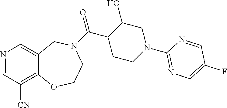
N1=CC([CN])=C2C(=C1)CN(C(C1CCN(C3=NC=C(F)C=N3)CC1O)=O)CCO2
